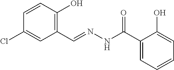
C1=CC(O)=C(C=NNC(C2=CC=CC=C2O)=O)C=C1Cl
